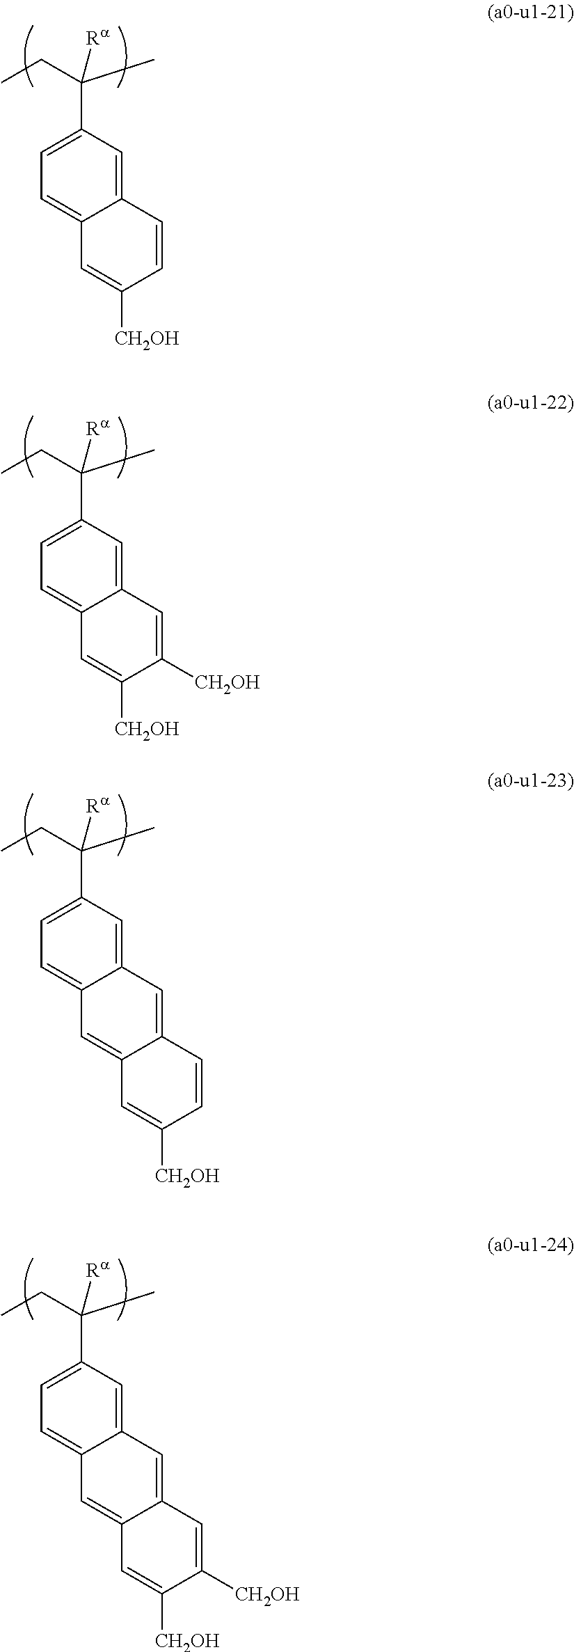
C12=CC(C(C)(CC)[Ra])=CC=C1C=C([CH2OH])C=C2.C12=CC(C(C)(CC)[Ra])=CC=C1C=C([CH2OH])C([CH2OH])=C2.C12=CC(C(C)(CC)[Ra])=CC=C1C=C1C(=C2)C=CC([CH2OH])=C1.C12=CC(C(C)(CC)[Ra])=CC=C1C=C1C(=C2)C=C([CH2OH])C([CH2OH])=C1
